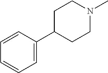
C1N(C)CCC(C2=CC=CC=C2)C1
